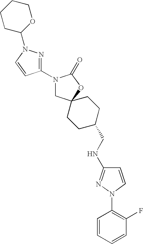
C1C(N2N=C(N3CC4(OC3=O)CCC(CNC3=NN(C5=C(F)C=CC=C5)C=C3)CC4)C=C2)OCCC1
